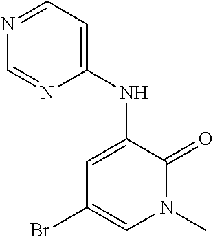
C1=C(NC2=CC=NC=N2)C(=O)N(C)C=C1Br
